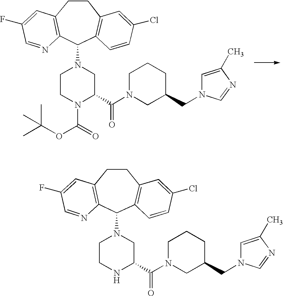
C1CC2=C(C(N3CCN(C(=O)OC(C)(C)C)C(C(=O)N4CC(CN5C=C(C)N=C5)CCC4)C3)C3=C1C=C(Cl)C=C3)N=CC(F)=C2.C1CC2=C(C(N3CCNC(C(=O)N4CC(CN5C=C(C)N=C5)CCC4)C3)C3=C1C=C(Cl)C=C3)N=CC(F)=C2
